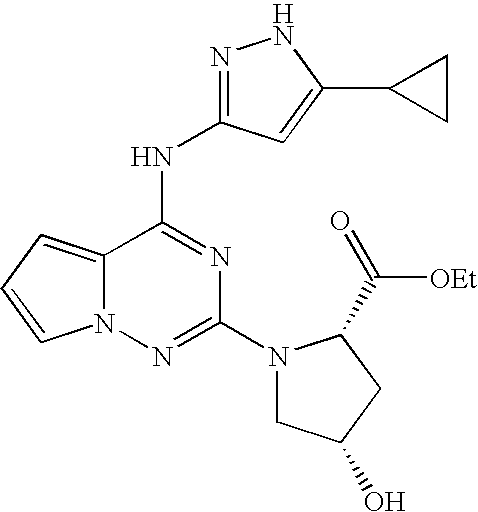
C12=CC=CN1N=C(N1CC(O)CC1C([OEt])=O)N=C2NC1=NNC(C2CC2)=C1
